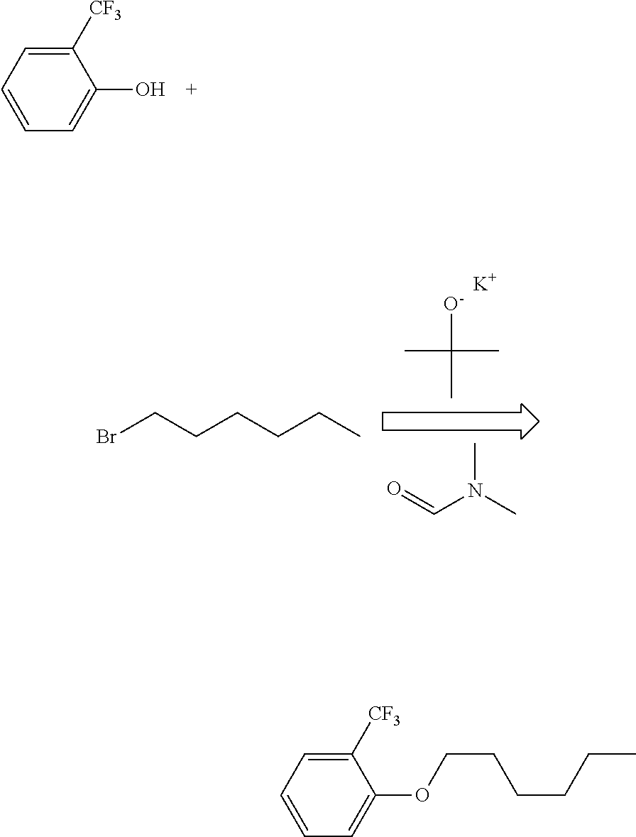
C1=C(O)C([CF3])=CC=C1.BrCCCCCC.[O-]C(C)(C)C.[K].O=CN(C)C.C1=C(OCCCCCC)C([CF3])=CC=C1
